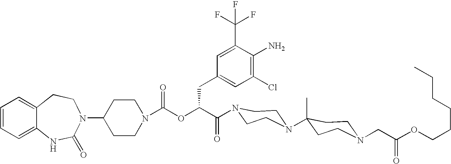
C12=CC=CC=C1NC(=O)N(C1CCN(C(OC(C(=O)N3CCN(C4(C)CCN(CC(OCCCCCC)=O)CC4)CC3)CC3=CC(Cl)=C(N)C(C(F)(F)F)=C3)=O)CC1)CC2
